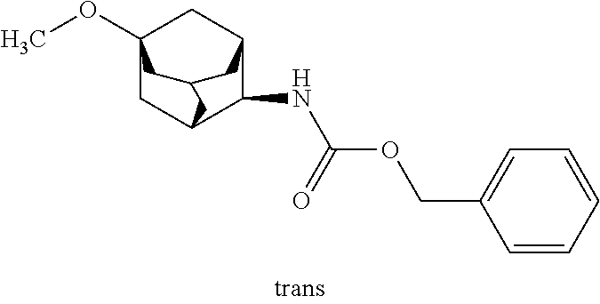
C12(OC)CC3C(NC(=O)OCC4=CC=CC=C4)C(C1)CC(C2)C3
